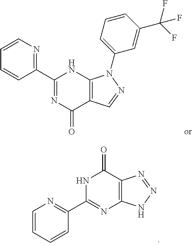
N1C(C2=NC=CC=C2)=NC2=C(C1=O)N=NN2.C1(C2=NC=CC=C2)=NC(=O)C2=C(N1)N(C1=CC=CC(C(F)(F)F)=C1)N=C2
